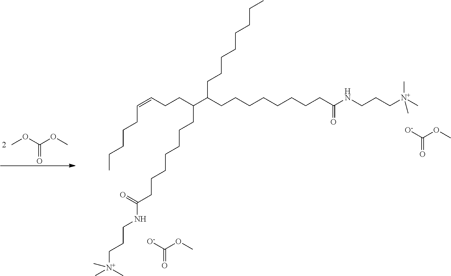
O(C)C(OC)=O.COC([O-])=O.[N+](C)(C)(C)CCCNC(CCCCCCCCC(C(CCCCCCCC(=O)NCCC[N+](C)(C)C)CCC=CCCCCC)CCCCCCCC)=O.COC([O-])=O
